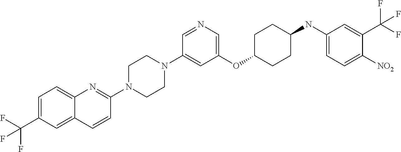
C1(OC2CCC(NC3=CC=C([NO2])C(C(F)(F)F)=C3)CC2)=CN=CC(N2CCN(C3=NC4=CC=C(C(F)(F)F)C=C4C=C3)CC2)=C1
